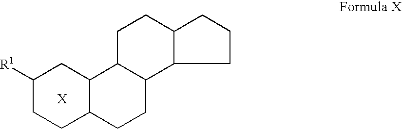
C12C(CCC3C1CC([R1])CC3)C1C(CC2)CCC1
